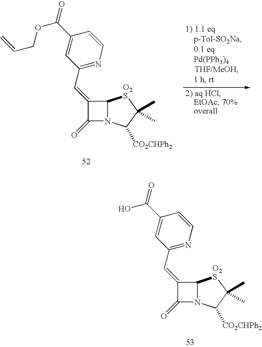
C1(C=C2C(=O)N3C2[O2S]C(C)(C)C3[CO2CHPh2])=NC=CC(C(OCC=C)=O)=C1.C1(C=C2C(=O)N3C2[O2S]C(C)(C)C3[CO2CHPh2])=NC=CC(C(O)=O)=C1
